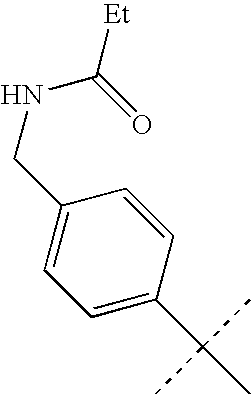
C1(CNC([Et])=O)=CC=C(C(C)(C)C)C=C1
